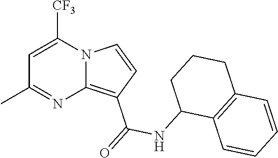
C1=C([CF3])N2C(=C(C(=O)NC3C4=C(CCC3)C=CC=C4)C=C2)N=C1C
